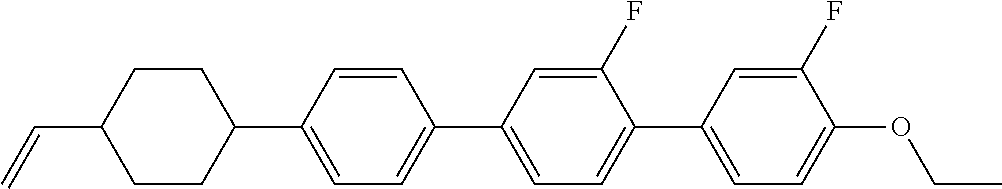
C1CC(C=C)CCC1C1=CC=C(C2=CC=C(C3=CC=C(OCC)C(F)=C3)C(F)=C2)C=C1
